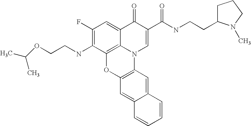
C1(F)=C(NCCOC(C)C)C2=C3C(=C1)C(=O)C(C(NCCC1CCCN1C)=O)=CN3C1=C(O2)C=C2C(=C1)C=CC=C2
